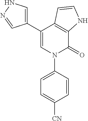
C1(C2=CN(C3=CC=C([CN])C=C3)C(=O)C3=C2C=CN3)=CNN=C1
